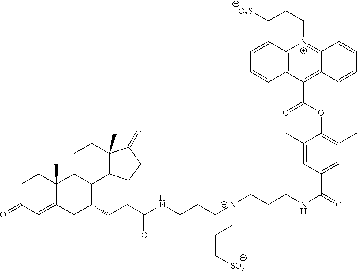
C12=CC(=O)CCC1(C)C1CCC3(C)C(=O)CCC3C1C(CCC(=O)NCCC[N+](CCCNC(=O)C1=CC(C)=C(OC(C3=C4C(=[N+](CCC[O3S])C5=C3C=CC=C5)C=CC=C4)=O)C(C)=C1)(CCC[SO3])C)C2
